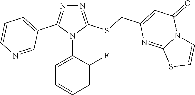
N1=C(SCC2=CC(=O)N3C(=N2)SC=C3)N(C2=CC=CC=C2F)C(C2=CC=CN=C2)=N1
